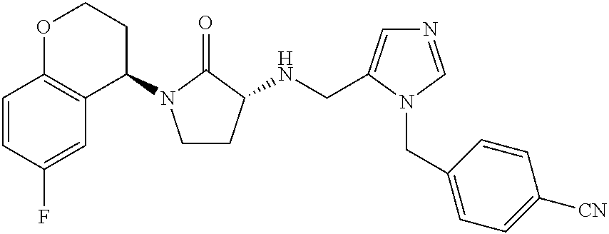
C1=CC(F)=CC2=C1OCCC2N1CCC(NCC2=CN=CN2CC2=CC=C([CN])C=C2)C1=O
